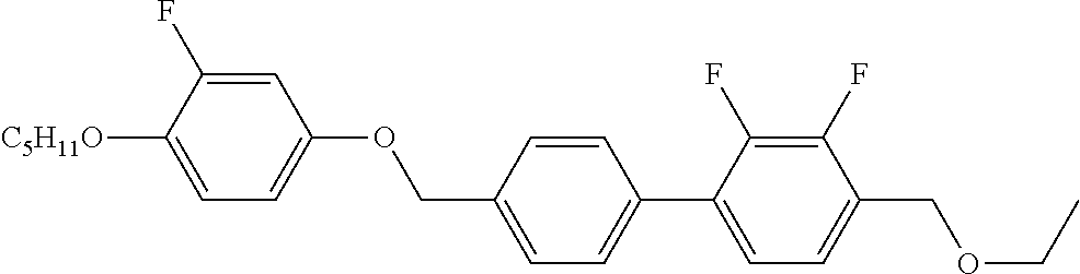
C1=C(F)C([C5H11O])=CC=C1OCC1=CC=C(C2=CC=C(COCC)C(F)=C2F)C=C1
